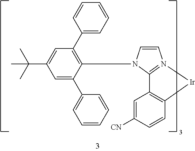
C1=CC(C2=C(N3C=CN4=C3C3=C(C=CC([CN])=C3)[Ir]4)C(C3=CC=CC=C3)=CC(C(C)(C)C)=C2)=CC=C1
